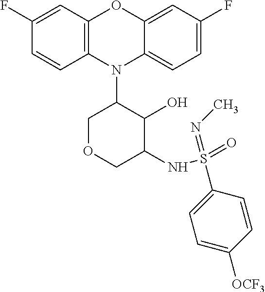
N1(C2COCC(NS(=O)(=NC)C3=CC=C([OCF3])C=C3)C2O)C2=C(C=C(F)C=C2)OC2=CC(F)=CC=C12
